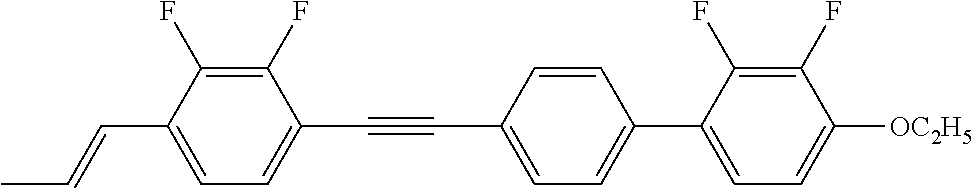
C1(F)=C(F)C(C=CC)=CC=C1C#CC1=CC=C(C2=CC=C([OC2H5])C(F)=C2F)C=C1
